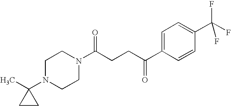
C(CCC(C1=CC=C(C(F)(F)F)C=C1)=O)(=O)N1CCN(C2(C)CC2)CC1
